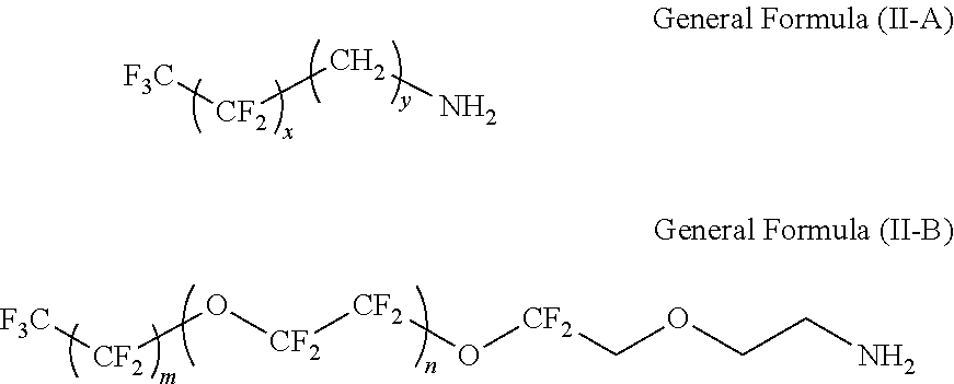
[F3C][CF2]O[CF2][CF2]O[CF2]COCCN.[F3C][CF2]CN
